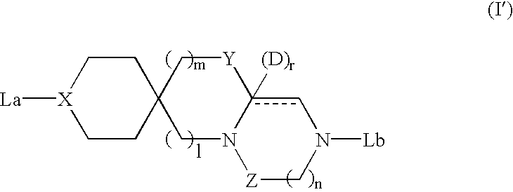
[X]1([La])CCC2(CC1)CN1c([(D)r])(cN([Lb])C[Z]1)[Y]C2
